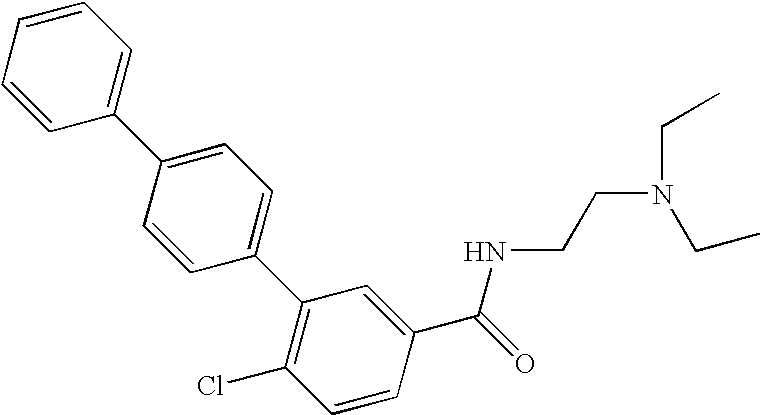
C1=CC(C2=CC=C(C3=C(Cl)C=CC(C(=O)NCCN(CC)CC)=C3)C=C2)=CC=C1
